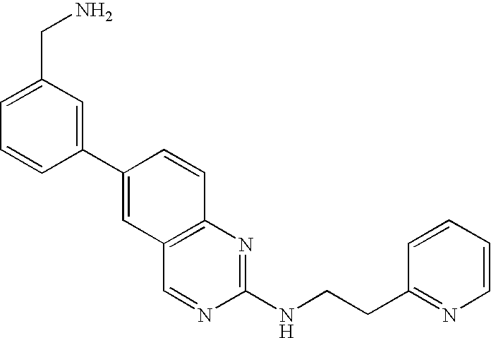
C1(C2=CC3=C(C=C2)N=C(NCCC2=NC=CC=C2)N=C3)=CC(CN)=CC=C1
